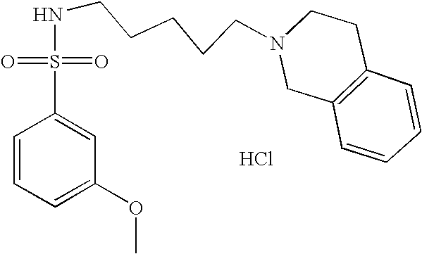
N(CCCCCN1CC2=C(CC1)C=CC=C2)S(C1=CC(OC)=CC=C1)(=O)=O.Cl
